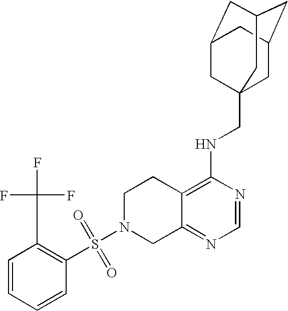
C12=C(NCC34CC5CC(CC(C3)C5)C4)N=CN=C1CN(S(=O)(=O)C1=C(C(F)(F)F)C=CC=C1)CC2
